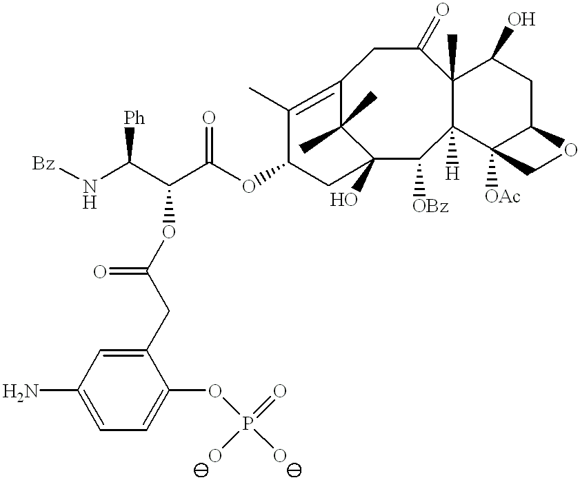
C12(O)C([OBz])C3([H])C(C)(C(=O)CC(=C(C)C(OC(C(C(N[Bz])[Ph])OC(CC4=CC(N)=CC=C4OP(=O)(O)O)=O)=O)C1)C2(C)C)C(O)CC1C3([OAc])CO1
